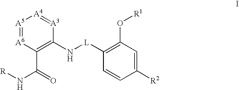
[A5]1=[A6]C(C(=O)N[R])=C(N[L]C2=C(O[R1])C=C([R2])C=C2)[A3]=[A4]1
